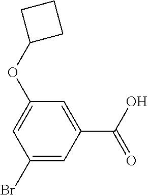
C1(OC2CCC2)=CC(Br)=CC(C(O)=O)=C1
